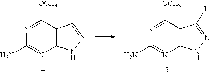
N1=C([OCH3])C2=C(N=C1N)NN=C2.N1=C([OCH3])C2=C(N=C1N)NN=C2I
